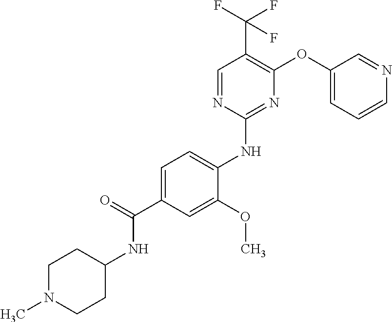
C1=C(C(=O)NC2CCN(C)CC2)C=C(OC)C(NC2=NC(OC3=CC=CN=C3)=C(C(F)(F)F)C=N2)=C1
